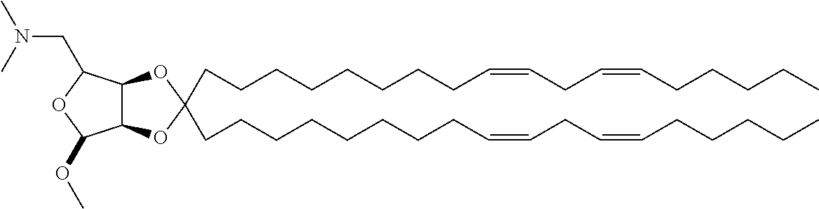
C12C(C(CN(C)C)OC1OC)OC(CCCCCCCCC=CCC=CCCCCC)(CCCCCCCCC=CCC=CCCCCC)O2
